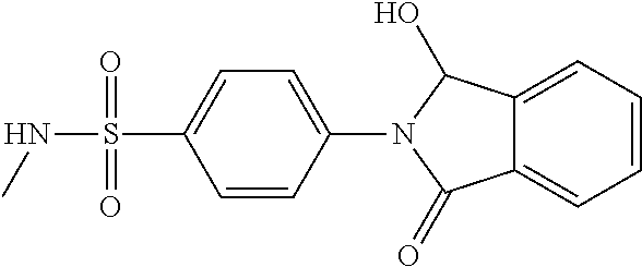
C12=CC=CC=C1C(O)N(C1=CC=C(S(NC)(=O)=O)C=C1)C2=O
